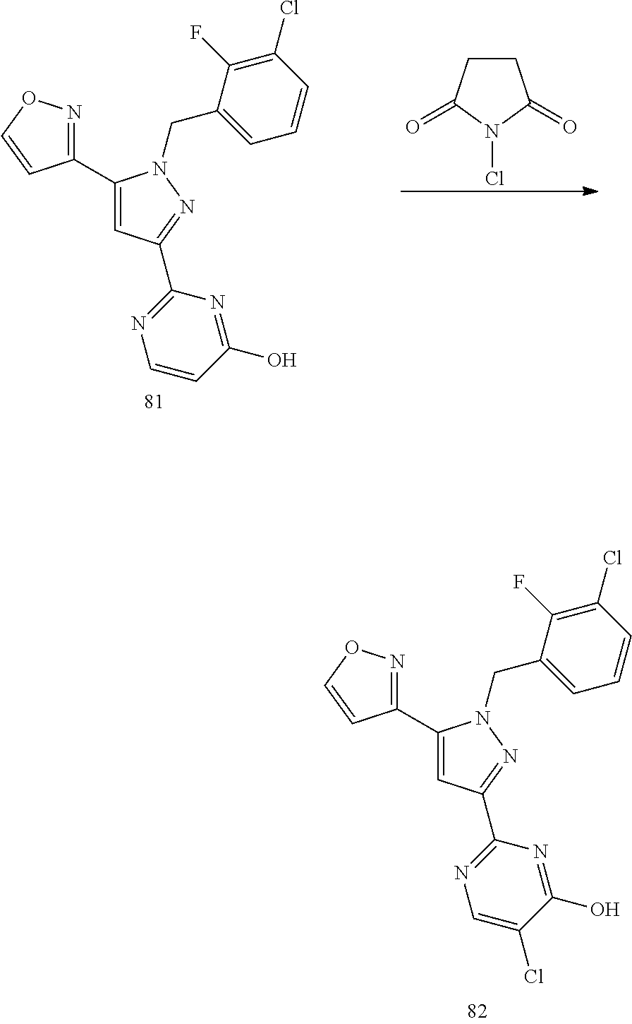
C1(C2=NOC=C2)=CC(C2=NC=CC(O)=N2)=NN1CC1=CC=CC(Cl)=C1F.C1CC(=O)N(Cl)C1=O.C1(C2=NOC=C2)=CC(C2=NC=C(Cl)C(O)=N2)=NN1CC1=CC=CC(Cl)=C1F
